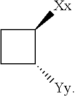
C1CC([Yy])C1[Xx]
